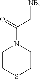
C(N1CCSCC1)(=O)C[NB]
